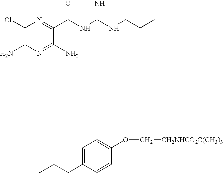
CCCC1=CC=C(OC[CH2NHCO2C(CH3)3])C=C1.C1(Cl)=C(N)N=C(N)C(C(NC(NCCC)=N)=O)=N1
